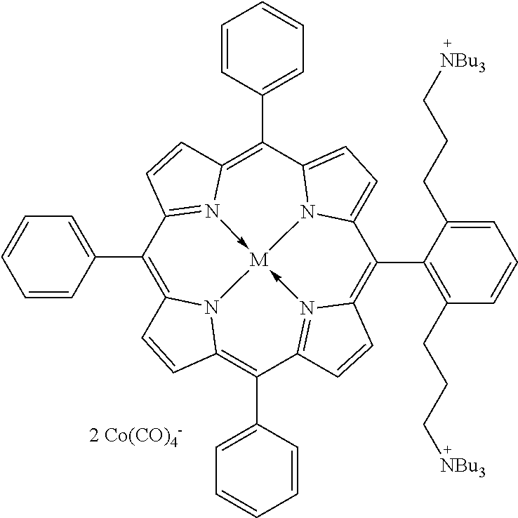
C1(C2=CC=CC=C2)=C2N3C(=C(C4=CC=CC=C4)C4=N5->[M]36-N3=C1C=CC3=C(C1=CC=CC=C1)C1=CC=C(N16)C(C1=C(CCC[NBu3])C=CC=C1CCC[NBu3])=C5C=C4)C=C2
